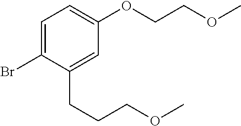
C1=C(Br)C(CCCOC)=CC(OCCOC)=C1
